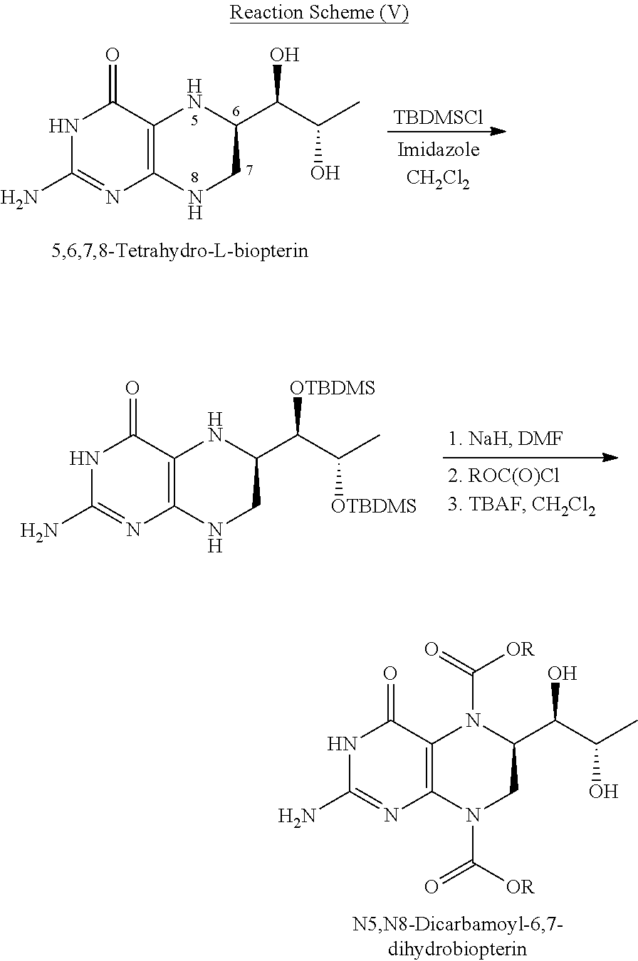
N1C(N)=NC2=C(C1=O)NC(C(C(C)O)O)CN2.[TBDMSCl].N1C(N)=NC2=C(C1=O)NC(C(C(C)[OTBDMS])[OTBDMS])CN2.N1C(N)=NC2=C(C1=O)N(C(=O)[OR])C(C(C(C)O)O)CN2C([OR])=O
